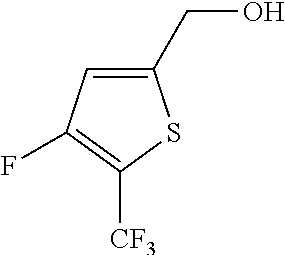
C1(CO)=CC(F)=C([CF3])S1
